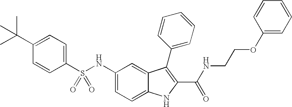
C1(C(C)(C)C)=CC=C(S(NC2=CC=C3C(=C2)C(C2=CC=CC=C2)=C(C(NCCOC2=CC=CC=C2)=O)N3)(=O)=O)C=C1
